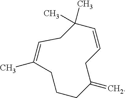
C1CCC(=C)CC=CC(C)(C)CC=C1C
